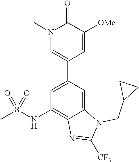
N1(C)C=C(C2=CC(NS(C)(=O)=O)=C3C(=C2)N(CC2CC2)C([CF3])=N3)C=C([OMe])C1=O
